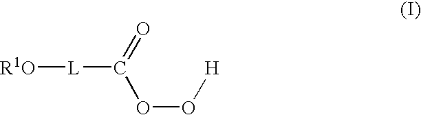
[R1O][L]C(OO[H])=O
